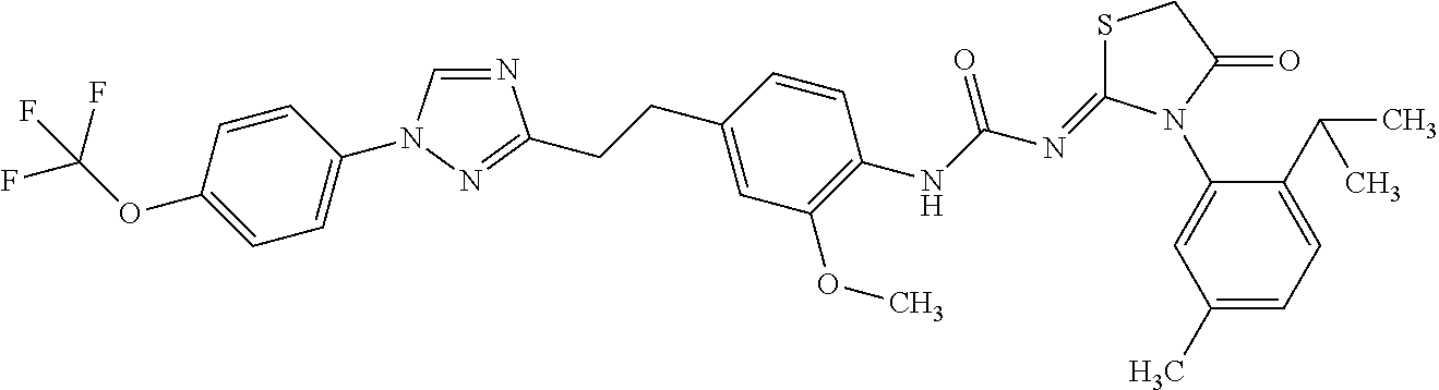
N1=CN(C2=CC=C(OC(F)(F)F)C=C2)N=C1CCC1=CC(OC)=C(NC(N=C2SCC(=O)N2C2=CC(C)=CC=C2C(C)C)=O)C=C1
